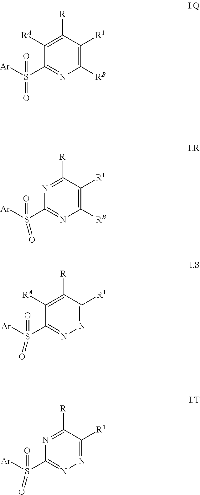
C1(S([Ar])(=O)=O)=NC([RB])=C([R1])C([R])=C1[RA].C1(S([Ar])(=O)=O)=NC([RB])=C([R1])C([R])=N1.C1(S([Ar])(=O)=O)=NN=C([R1])C([R])=C1[RA].C1(S([Ar])(=O)=O)=NN=C([R1])C([R])=N1
